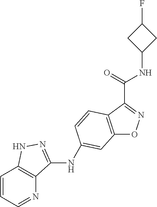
C12=C(C(C(=O)NC3CC(F)C3)=NO1)C=CC(NC1=NNC3=C1N=CC=C3)=C2
